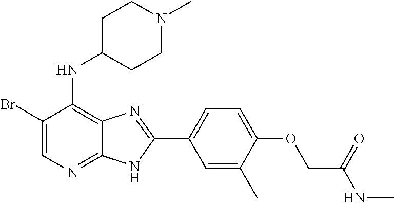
C1(Br)=CN=C2C(=C1NC1CCN(C)CC1)N=C(C1=CC=C(OCC(NC)=O)C(C)=C1)N2
